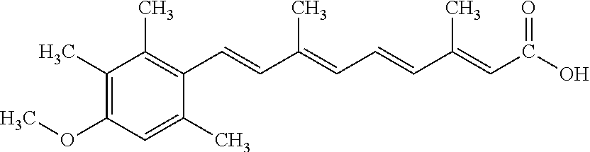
C1(C)=C(OC)C=C(C)C(C=CC(=CC=CC(=CC(O)=O)C)C)=C1C
